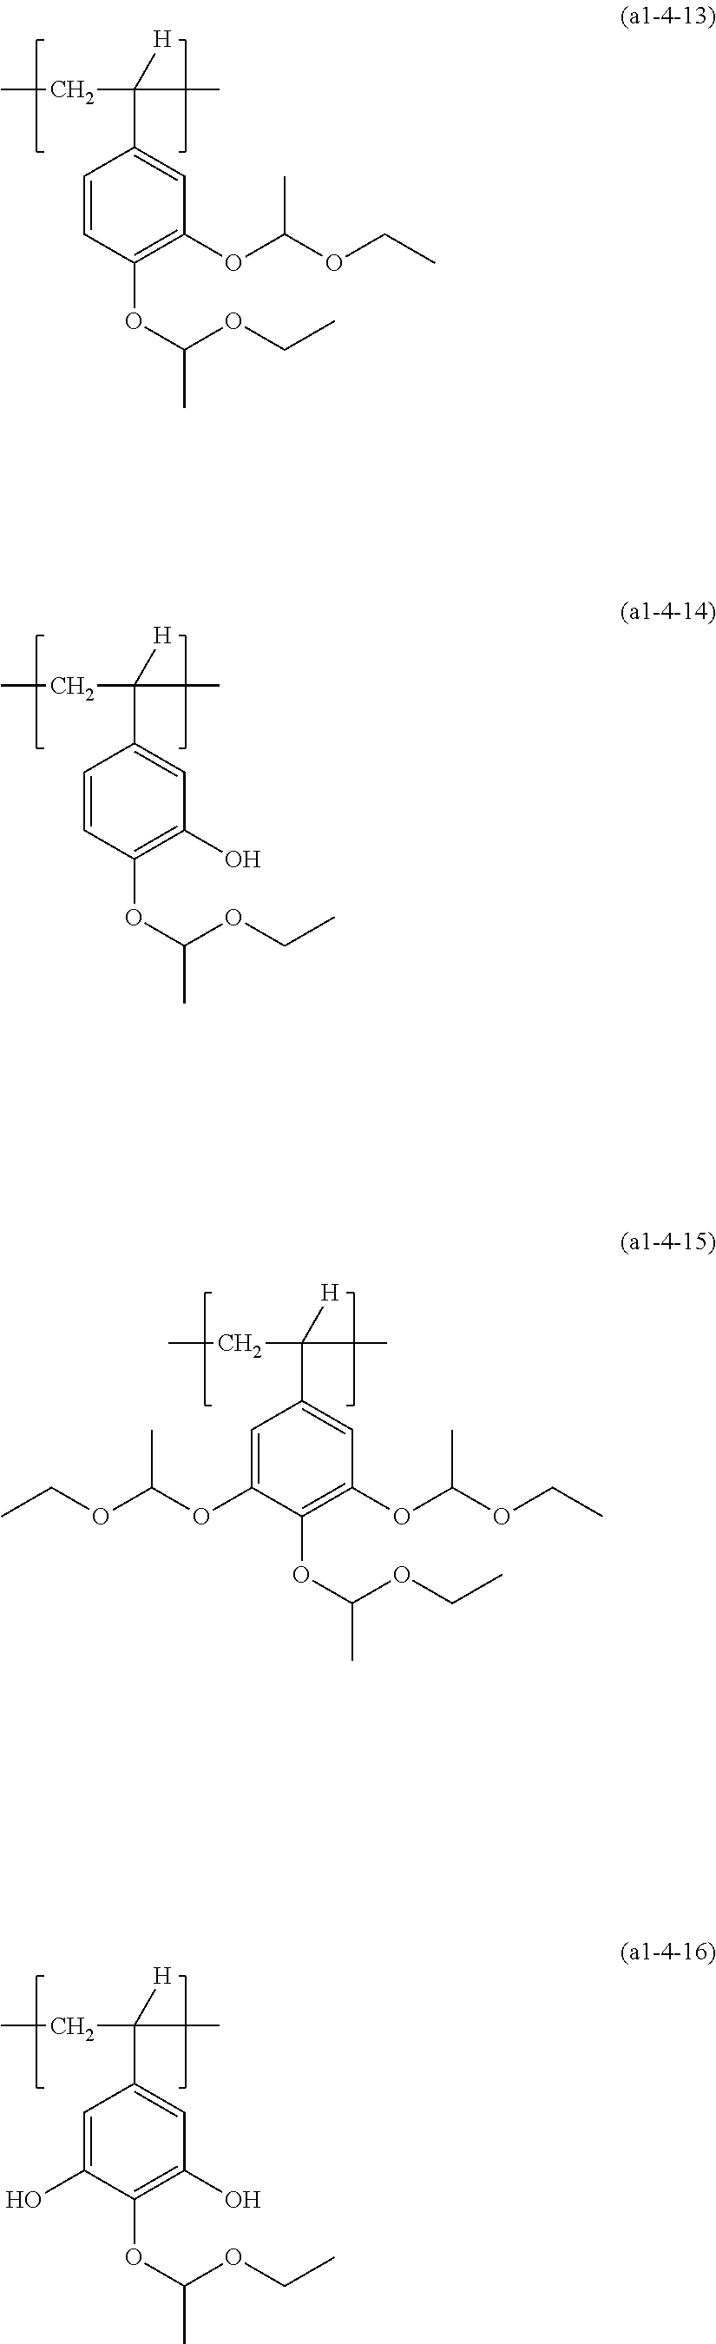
CCC(C)(C1=CC(OC(C)OCC)=C(OC(OCC)C)C=C1)[H].CCC(C)(C1=CC(O)=C(OC(OCC)C)C=C1)[H].CCC(C)(C1=CC(O)=C(OC(OCC)C)C(O)=C1)[H].CCC(C)(C1=CC(OC(C)OCC)=C(OC(OCC)C)C(OC(C)OCC)=C1)[H]
